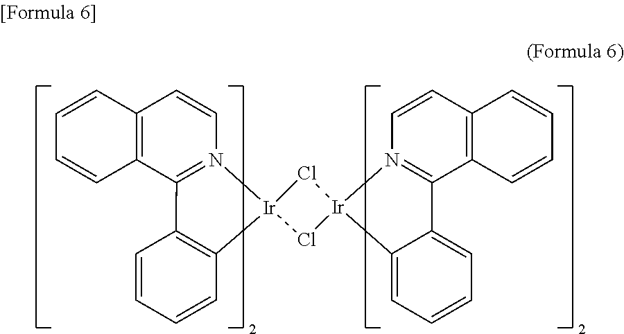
Cl1[Ir]2(Cl[Ir]13N1=C(C4=C(C=C1)C=CC=C4)C1=CC=CC=C31)N1=C(C3=C(C=C1)C=CC=C3)C1=C2C=CC=C1
